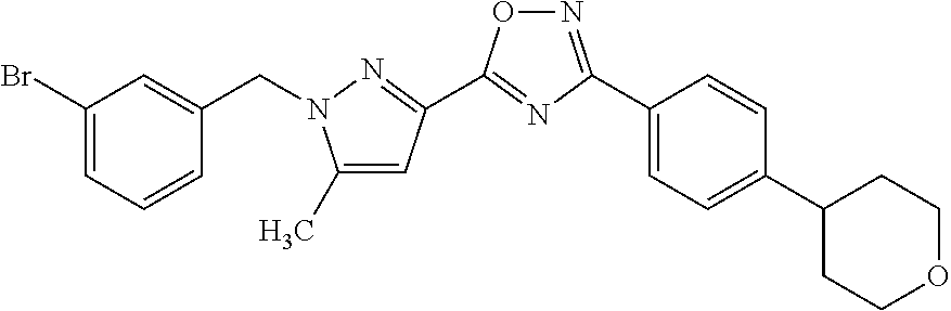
C1(Br)=CC=CC(CN2C(C)=CC(C3=NC(C4=CC=C(C5CCOCC5)C=C4)=NO3)=N2)=C1
